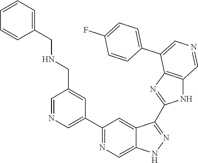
C1(C2=CN=CC(CNCC3=CC=CC=C3)=C2)=NC=C2C(=C1)C(C1=NC3=C(N1)C=NC=C3C1=CC=C(F)C=C1)=NN2
